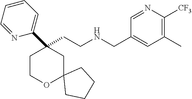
C(CNCC1=CC(C)=C([CF3])N=C1)C1(C2=CC=CC=N2)CCOC2(C1)CCCC2
